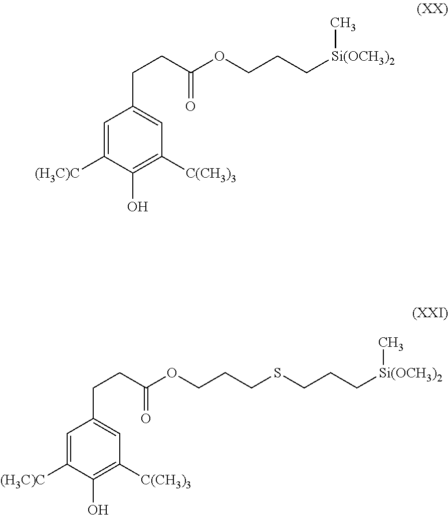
C1=C([(H3C)C])C(O)=C([C(CH3)3])C=C1CCC(OCCC[Si(OCH3)2]C)=O.C1=C([(H3C)C])C(O)=C([C(CH3)3])C=C1CCC(OCCCSCCC[Si(OCH3)2]C)=O
